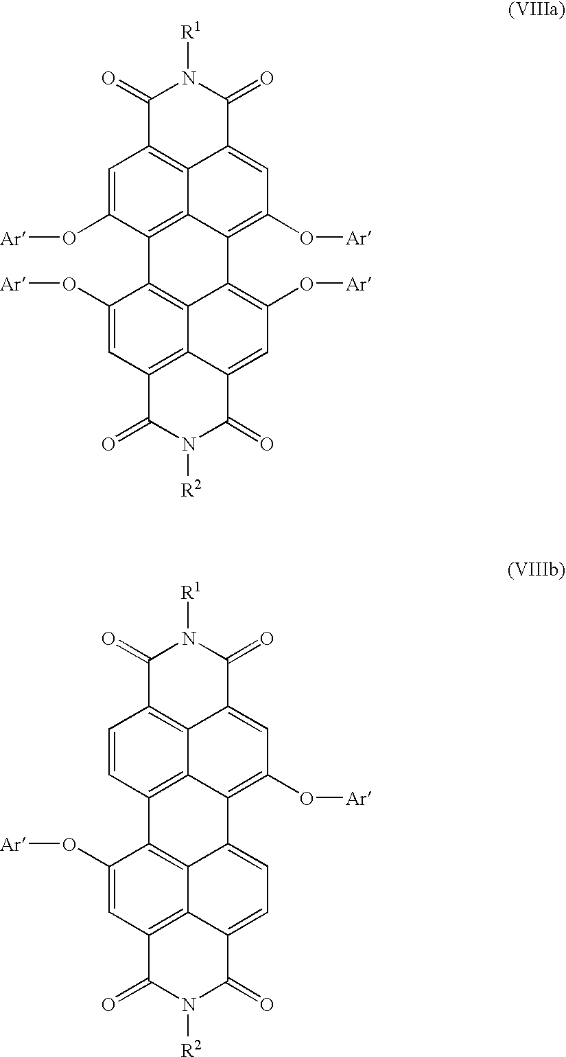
C1(=O)C2=C3C(=CC(O[Ar])=C4C3=C(C(O[Ar])=C2)C2=C3C4=C(O[Ar])C=C4C3=C(C=C2O[Ar])C(=O)N([R2])C4=O)C(=O)N1[R1].C1(=O)C2=C3C(=CC(O[Ar])=C4C3=C(C=C2)C2=C3C4=CC=C4C3=C(C=C2O[Ar])C(=O)N([R2])C4=O)C(=O)N1[R1]
